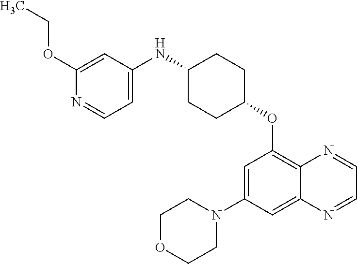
N1=CC=C(NC2CCC(OC3=C4C(=CC(N5CCOCC5)=C3)N=CC=N4)CC2)C=C1OCC
